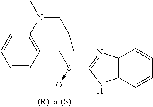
C1=CC=CC(CS(->O)C2=NC3=C(N2)C=CC=C3)=C1N(C)CC(C)C
